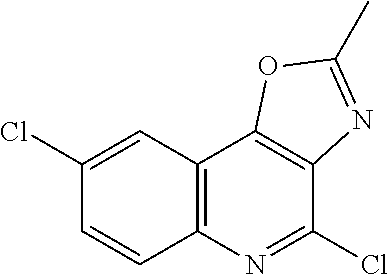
C12=C(C3=C(C(Cl)=N1)N=C(C)O3)C=C(Cl)C=C2
